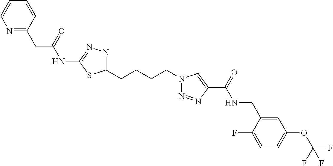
C1(NC(CC2=NC=CC=C2)=O)=NN=C(CCCCN2N=NC(C(=O)NCC3=CC(OC(F)(F)F)=CC=C3F)=C2)S1
